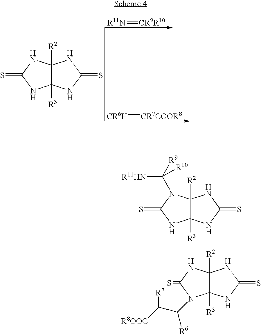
C12([R2])C([R3])(NC(=S)N1)NC(=S)N2.[R11N]=[CR9R10].[CR6H]=[CR7COOR8].C12([R2])C([R3])(NC(=S)N1C([R11HN])([R9])[R10])NC(=S)N2.C12([R2])C([R3])(N(C(C([R8OOC])[R7])[R6])C(=S)N1)NC(=S)N2
